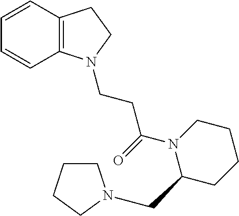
C1=CC2=C(C=C1)N(CCC(N1C(CN3CCCC3)CCCC1)=O)CC2
